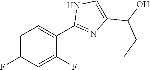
C1=C(F)C=C(F)C(C2=NC(C(O)CC)=CN2)=C1
